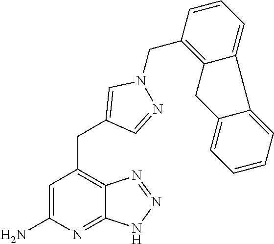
C1=C(N)N=C2C(=C1CC1=CN(CC3=C4C(=CC=C3)C3=CC=CC=C3C4)N=C1)N=NN2
